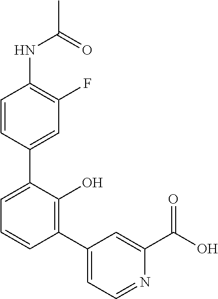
C1(NC(C)=O)=C(F)C=C(C2=CC=CC(C3=CC=NC(C(O)=O)=C3)=C2O)C=C1
